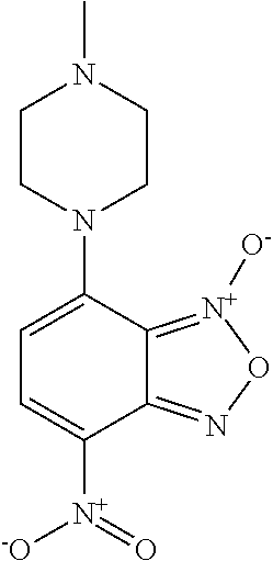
C12=[N+]([O-])ON=C1C([N+](=O)[-O])=CC=C2N1CCN(C)CC1
